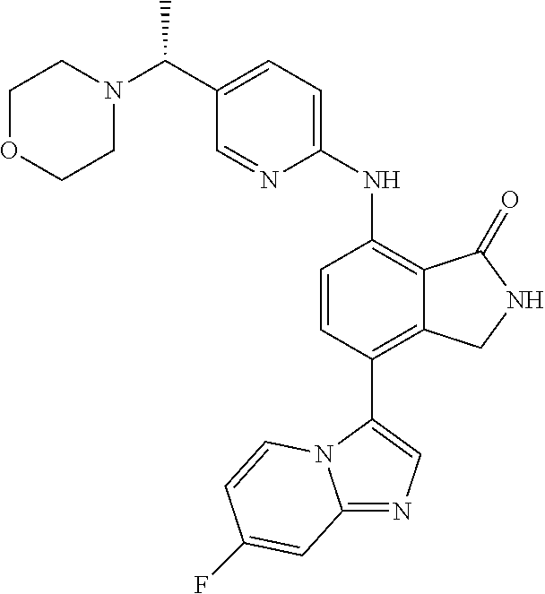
C12=NC=C(C3=C4C(=C(NC5=CC=C(C(N6CCOCC6)C)C=N5)C=C3)C(=O)NC4)N1C=CC(F)=C2
